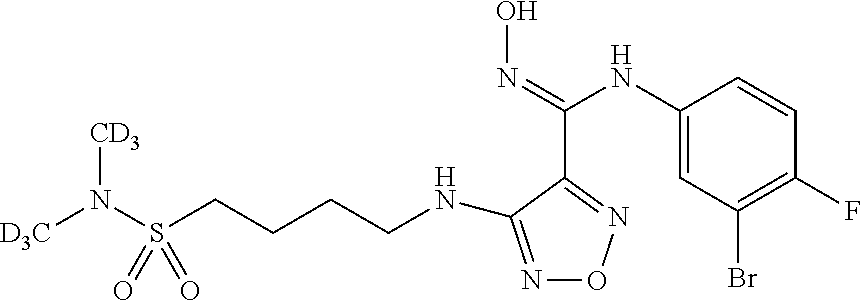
N(S(CCCCNC1=NON=C1C(=NO)NC1=CC(Br)=C(F)C=C1)(=O)=O)([D3C])[CD3]
